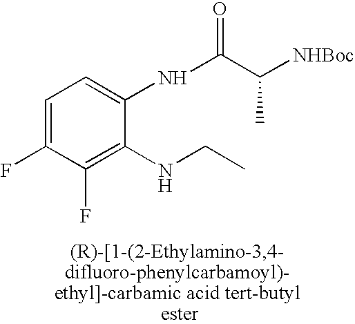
C1=C(F)C(F)=C(NCC)C(NC(C([NHBoc])C)=O)=C1
